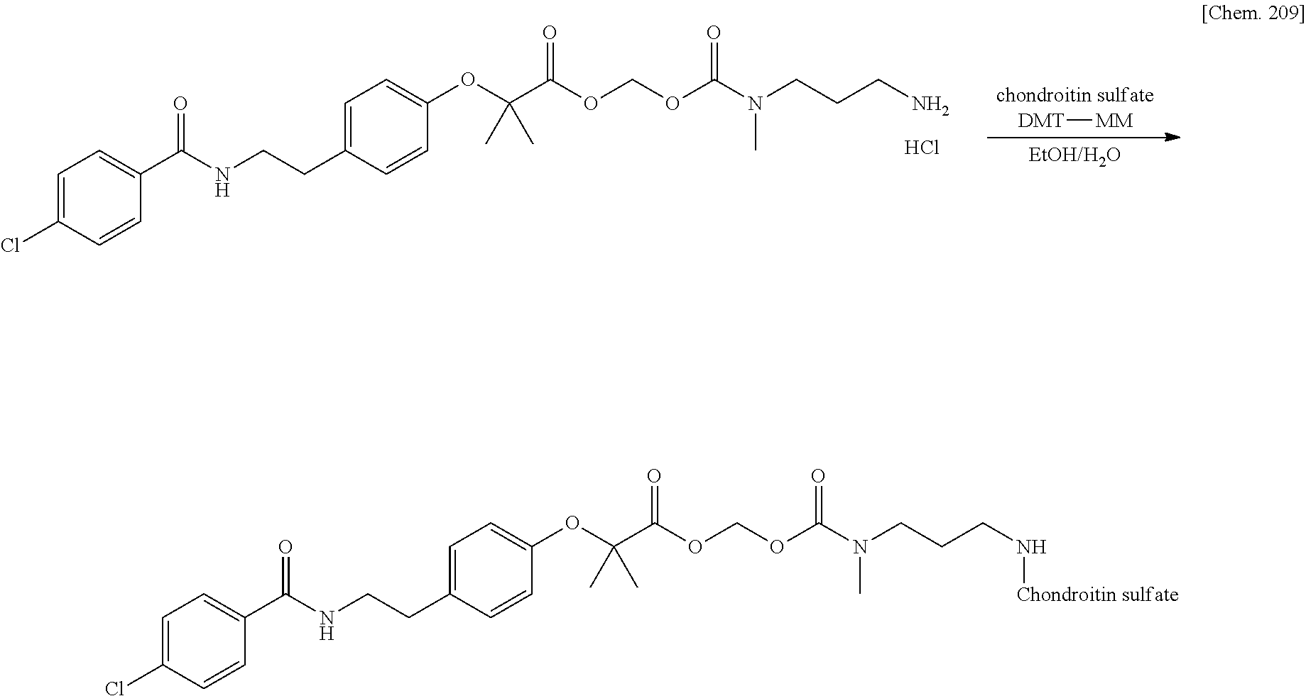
C1=C(Cl)C=CC(C(NCCC2=CC=C(OC(C(=O)OCOC(N(CCCN[Chondroitin sulfate])C)=O)(C)C)C=C2)=O)=C1.C1=C(Cl)C=CC(C(NCCC2=CC=C(OC(C(=O)OCOC(N(CCCN)C)=O)(C)C)C=C2)=O)=C1.Cl.[chondroitin sulfate].[DMT][MM].[EtOH/H2O]
